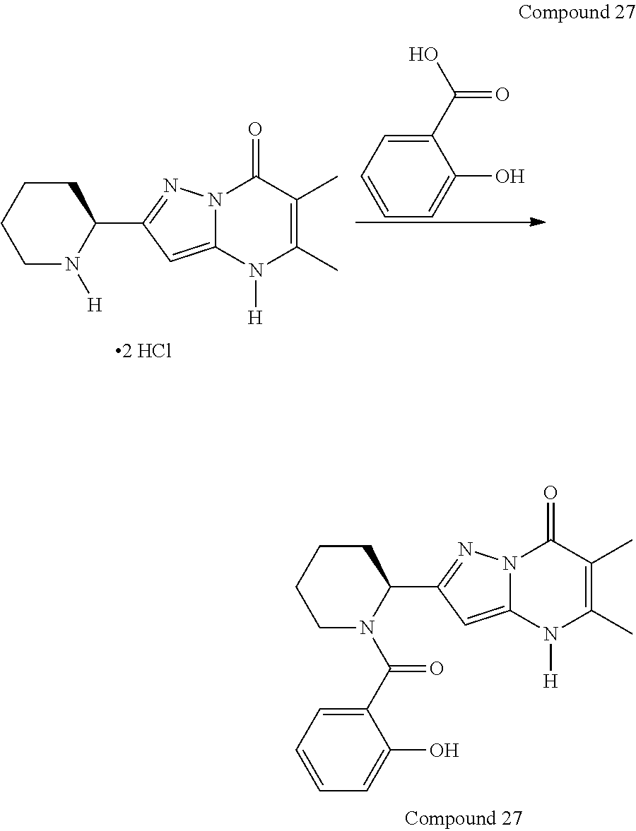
C1N([H])C(C2=NN3C(=C2)N([H])C(C)=C(C)C3=O)CCC1.C1=CC=C(C(O)=O)C(O)=C1.C1N(C(C2=CC=CC=C2O)=O)C(C2=NN3C(=C2)N([H])C(C)=C(C)C3=O)CCC1
